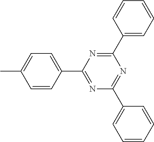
C1=C(C2=NC(C3=CC=C(C)C=C3)=NC(C3=CC=CC=C3)=N2)C=CC=C1
